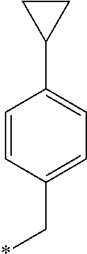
C1=CC(C*)=CC=C1C1CC1
